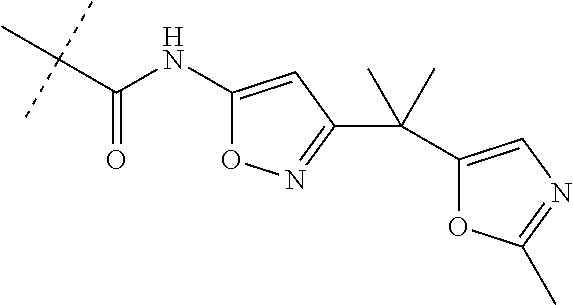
C(C(C)(C)C)(=O)NC1=CC(C(C)(C2=CN=C(C)O2)C)=NO1
